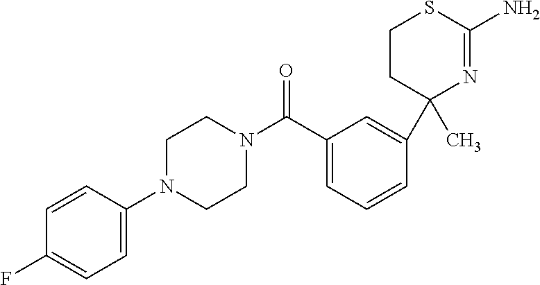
C1=CC(N2CCN(C(C3=CC=CC(C4(C)N=C(N)SCC4)=C3)=O)CC2)=CC=C1F
